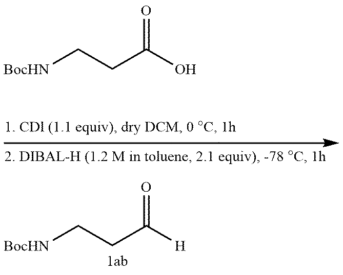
[BocHN]CCC(O)=O.[BocHN]CCC([H])=O
